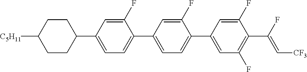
C1CC(C2=CC=C(C3=CC=C(C4=CC(F)=C(C(F)=C[CF3])C(F)=C4)C(F)=C3)C(F)=C2)CCC1[C5H11]
